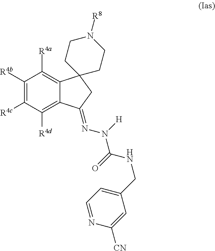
C1([R4b])=C([R4c])C([R4d])=C2C(=C1[R4a])C1(CC2=NN([H])C(NCC2=CC=NC([CN])=C2)=O)CCN([R8])CC1
